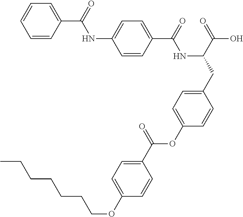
C1=CC(C(=O)NC(CC2=CC=C(OC(C3=CC=C(OCCCCCCC)C=C3)=O)C=C2)C(=O)O)=CC=C1NC(C1=CC=CC=C1)=O
